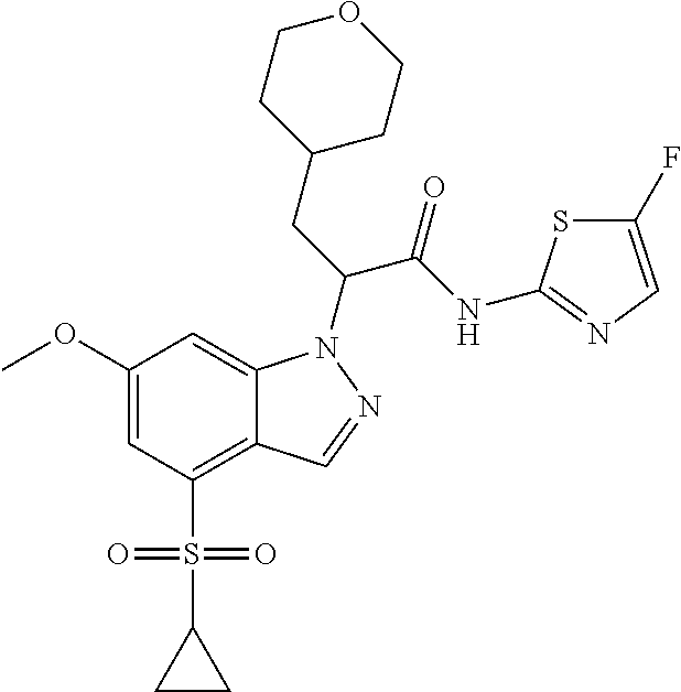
C12=C(S(C3CC3)(=O)=O)C=C(OC)C=C1N(C(CC1CCOCC1)C(NC1=NC=C(F)S1)=O)N=C2
